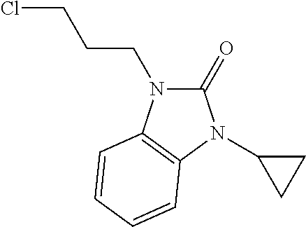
C1(=O)N(CCCCl)C2=C(N1C1CC1)C=CC=C2
